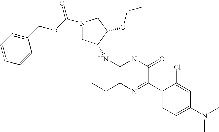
C1(NC2CN(C(OCC3=CC=CC=C3)=O)CC2OCC)=C(CC)N=C(C2=CC=C(N(C)C)C=C2Cl)C(=O)N1C
